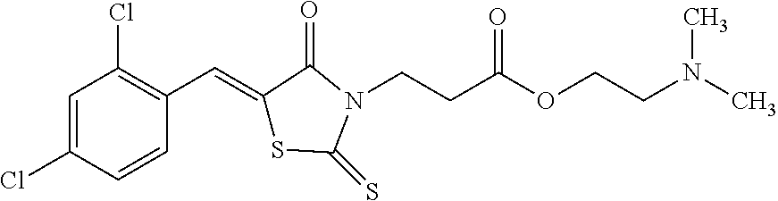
C1=C(Cl)C=CC(C=C2SC(=S)N(CCC(OCCN(C)C)=O)C2=O)=C1Cl
